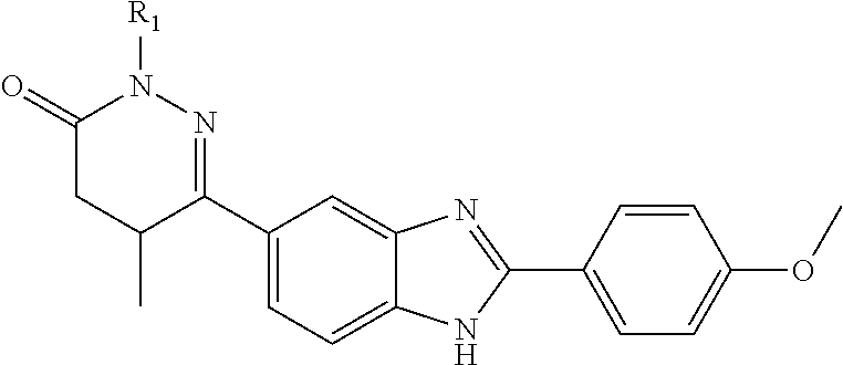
C1(C2=NN([R1])C(=O)CC2C)=CC=C2C(=C1)N=C(C1=CC=C(OC)C=C1)N2
